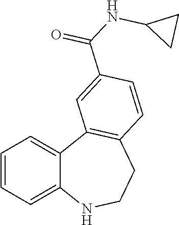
C1=CC=C2C(=C1)C1=C(CCN2)C=CC(C(NC2CC2)=O)=C1
